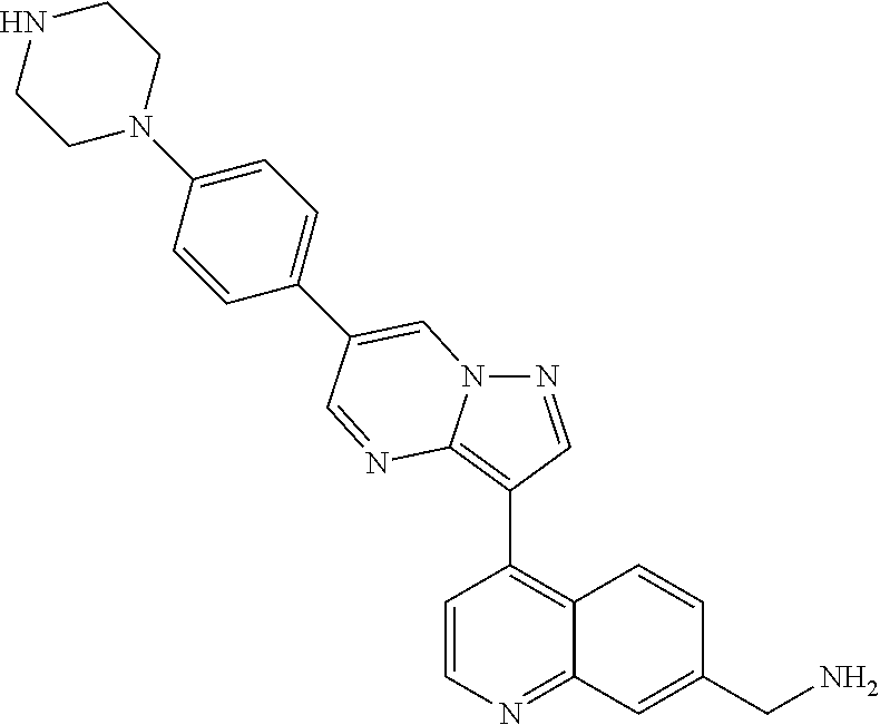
C1=CN=C2C(=C1C1=C3N(N=C1)C=C(C1=CC=C(N4CCNCC4)C=C1)C=N3)C=CC(CN)=C2
